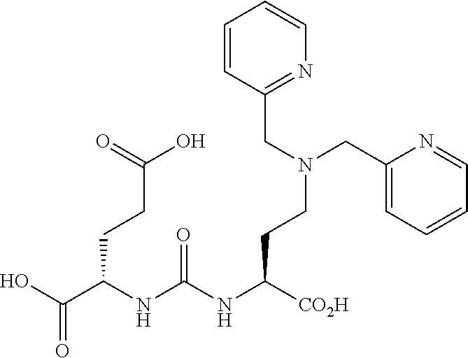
OC(C(NC(NC([CO2H])CCN(CC1=CC=CC=N1)CC1=NC=CC=C1)=O)CCC(O)=O)=O
